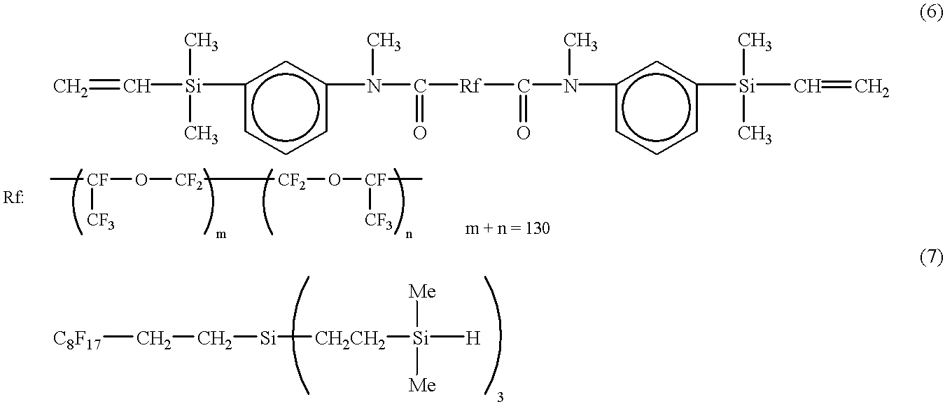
C=C[Si](C)(C)c1cccc(N(C)C(=O)[Rf]C(=O)N(C)c2cccc([Si](C)(C)C=C)c2)c1.C[CF]([CF3])O[CF2][CF2]O[CF]([CF3])C.[C8F17]CC[Si][CH2CH2][Si]([H])([Me])[Me]
